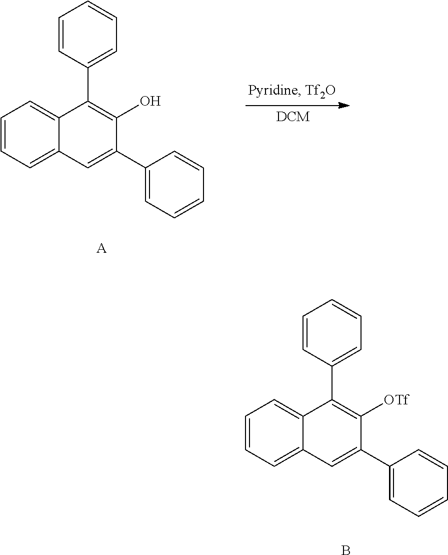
C1=CC=C2C(=C1)C(C1=CC=CC=C1)=C([OTf])C(C1=CC=CC=C1)=C2.B.C1=CC=C2C(=C1)C(C1=CC=CC=C1)=C(O)C(C1=CC=CC=C1)=C2.[A]
